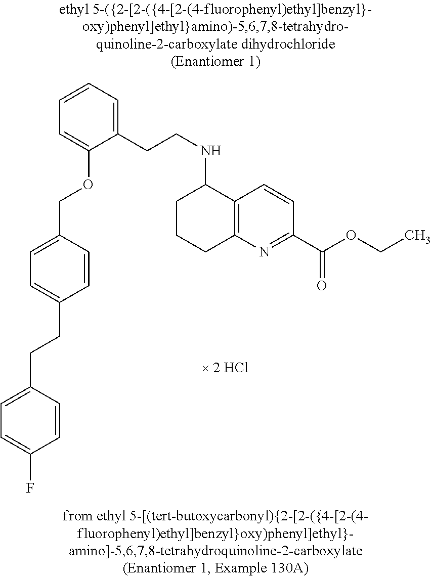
C(C1=CC=C(COC2=CC=CC=C2CCNC2CCCC3=C2C=CC(C(OCC)=O)=N3)C=C1)CC1=CC=C(F)C=C1.[ 2 HCl]
